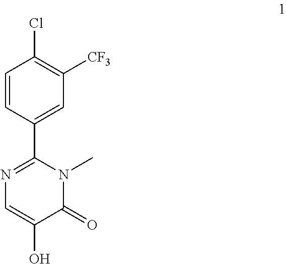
C1=CC(C2=NC=C(O)C(=O)N2C)=CC([CF3])=C1Cl
